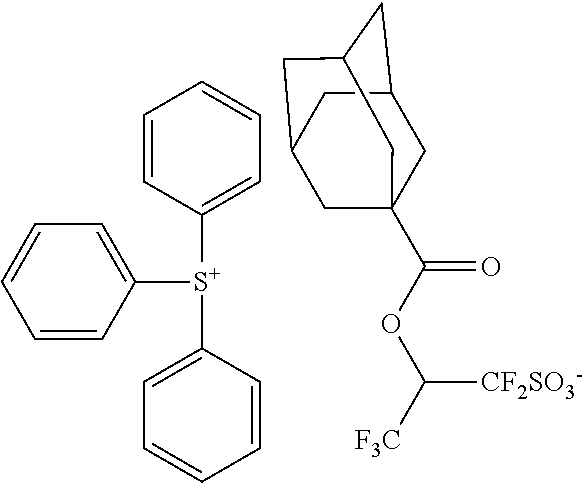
C1=CC([S+](C2=CC=CC=C2)C2=CC=CC=C2)=CC=C1.C1C2CC3CC(CC1(C(=O)OC([CF2SO3-])[F3C])C3)C2
